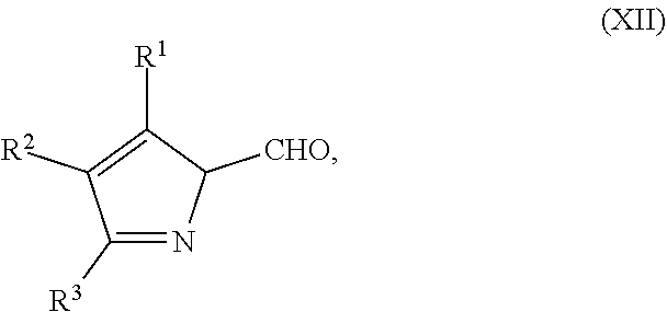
C1([R3])=NC([CHO])C([R1])=C1[R2]
